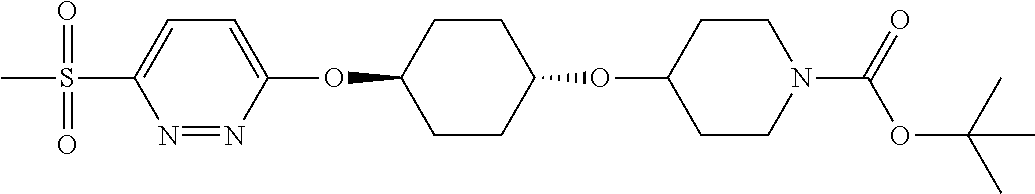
N1=NC(OC2CCC(OC3CCN(C(=O)OC(C)(C)C)CC3)CC2)=CC=C1S(C)(=O)=O
